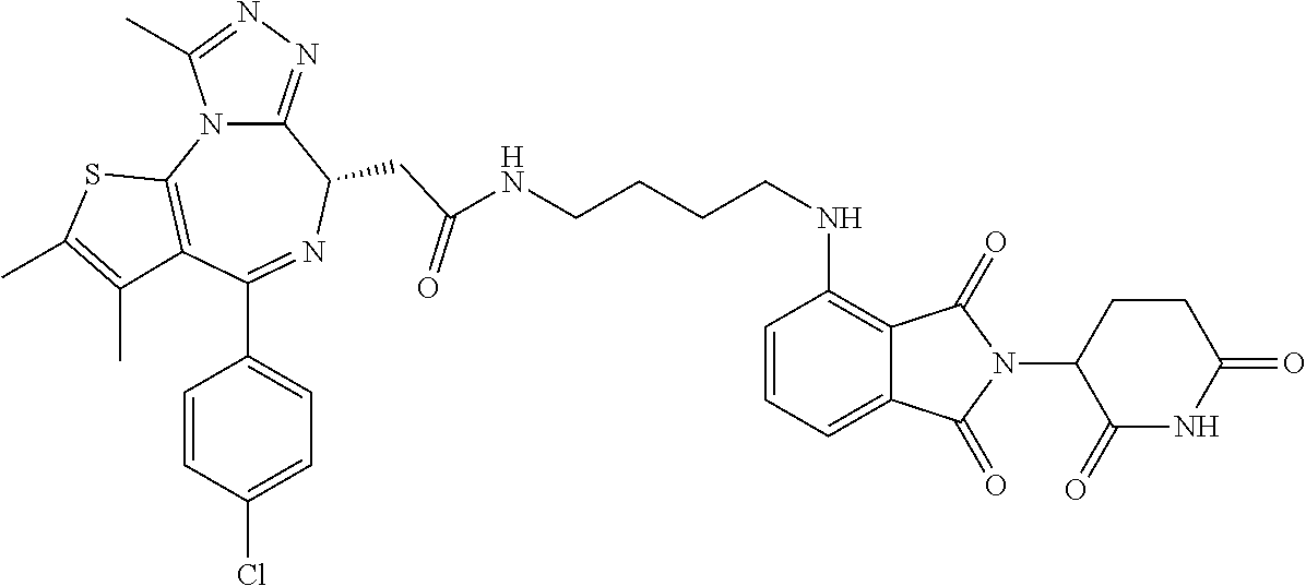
C12=C(NCCCCNC(CC3N=C(C4=CC=C(Cl)C=C4)C4=C(N5C3=NN=C5C)SC(C)=C4C)=O)C=CC=C1C(=O)N(C1CCC(=O)NC1=O)C2=O
